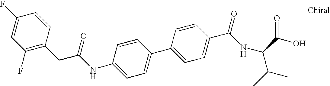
C(NC1=CC=C(C2=CC=C(C(NC(C(O)=O)C(C)C)=O)C=C2)C=C1)(=O)CC1=C(F)C=C(F)C=C1
